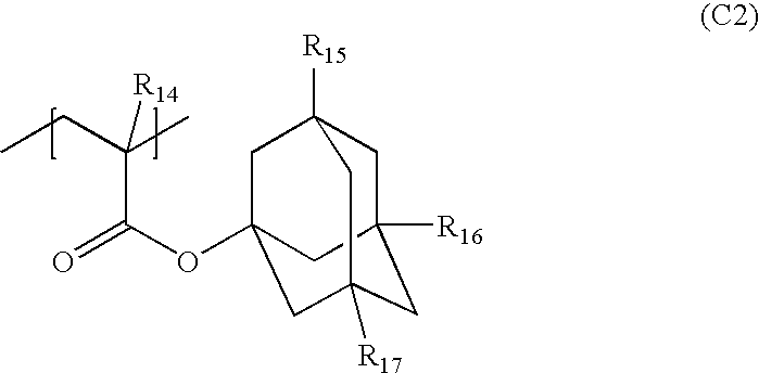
C1C2([R16])CC3([R17])CC(OC(=O)C(CC)(C)[R14])(CC1([R15])C3)C2
